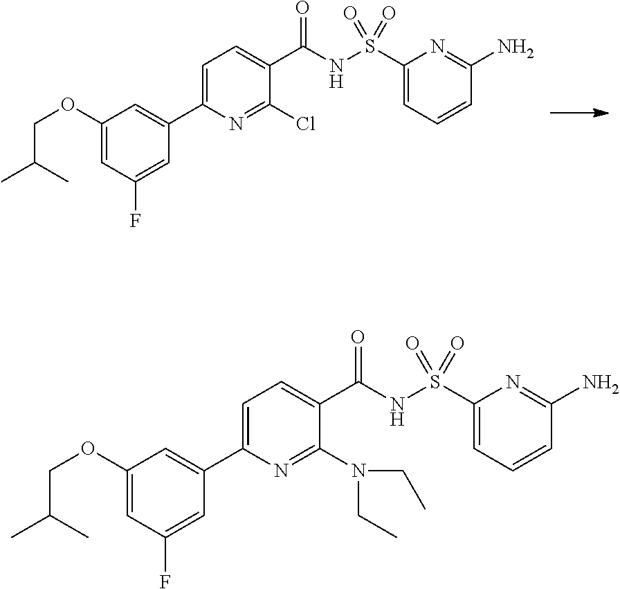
C1=C(C2=CC(OCC(C)C)=CC(F)=C2)N=C(Cl)C(C(NS(C2=CC=CC(N)=N2)(=O)=O)=O)=C1.C1=C(C2=CC(OCC(C)C)=CC(F)=C2)N=C(N(CC)CC)C(C(NS(C2=CC=CC(N)=N2)(=O)=O)=O)=C1
